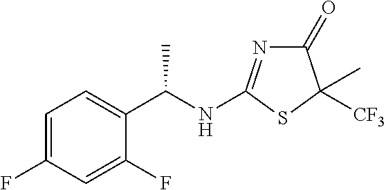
C1=C(F)C=C(F)C(C(NC2=NC(=O)C([CF3])(C)S2)C)=C1
